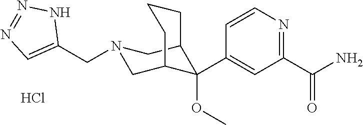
C1(C(N)=O)=NC=CC(C2(OC)C3CN(CC4=CN=NN4)CC2CCC3)=C1.Cl
